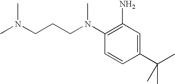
C1(N(CCCN(C)C)C)=C(N)C=C(C(C)(C)C)C=C1
